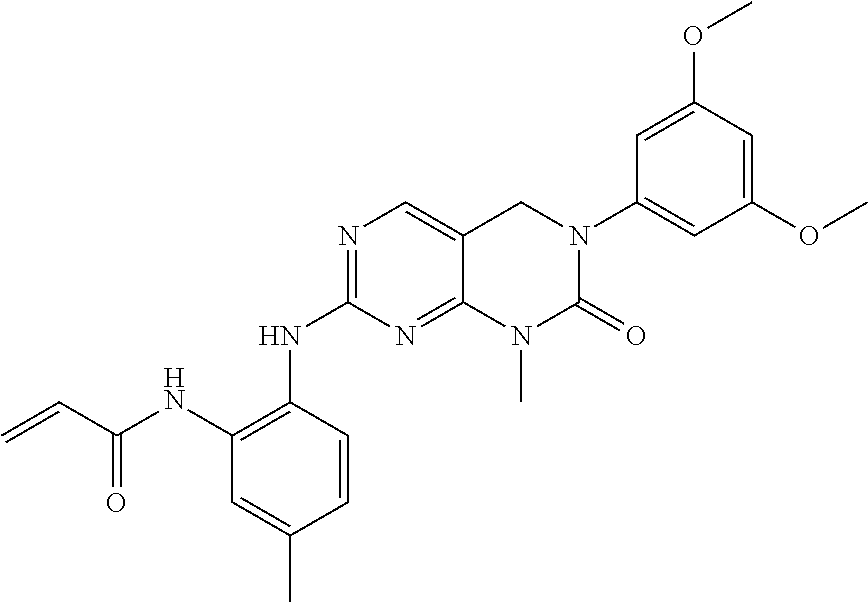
C1=CC(NC2=NC=C3C(=N2)N(C)C(=O)N(C2=CC(OC)=CC(OC)=C2)C3)=C(NC(C=C)=O)C=C1C
